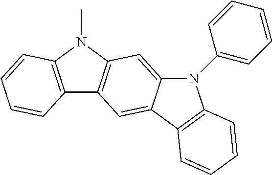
C12=C(N(C)C3=C1C=C1C(=C3)N(C3=CC=CC=C3)C3=C1C=CC=C3)C=CC=C2
